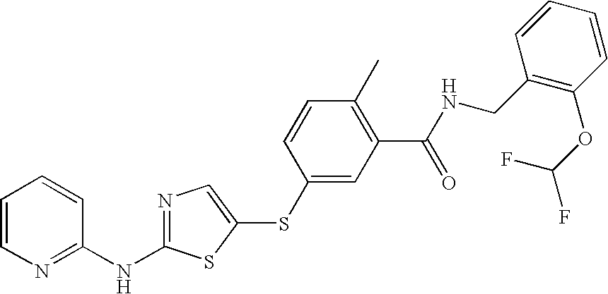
C1=CN=C(NC2=NC=C(SC3=CC(C(NCC4=C(OC(F)F)C=CC=C4)=O)=C(C)C=C3)S2)C=C1
